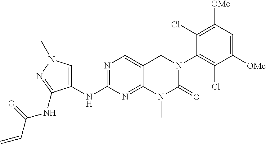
N1=C(NC2=CN(C)N=C2NC(C=C)=O)N=C2C(=C1)CN(C1=C(Cl)C([OMe])=CC([OMe])=C1Cl)C(=O)N2C
